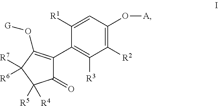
C1(=O)C(C2=C([R3])C([R2])=C(O[A])C=C2[R1])=C(O[G])C([R7])([R6])C1([R5])[R4]
